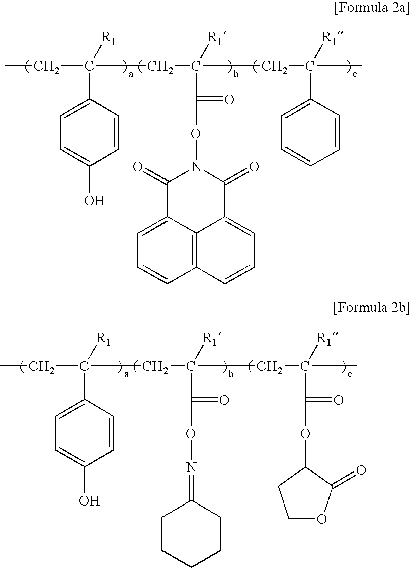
C(C1=CC=C(O)C=C1)(CC)(CC(CC(C)([R1])C1=CC=CC=C1)([R1])C(ON1C(=O)C2=CC=CC3=C2C(=CC=C3)C1=O)=O)[R1].C(C1=CC=C(O)C=C1)(CC)(CC(CC(C)([R1])C(OC1CCOC1=O)=O)([R1])C(ON=C1CCCCC1)=O)[R1]
